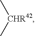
C[CHR42]C
